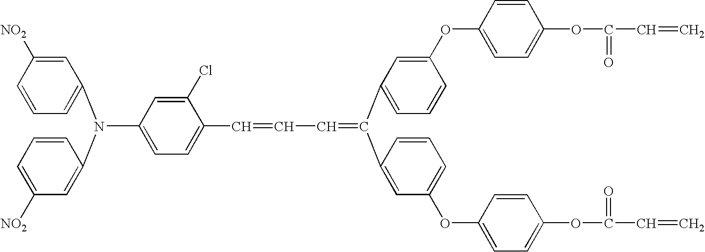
C(C1=CC=C(N(C2=CC=CC([NO2])=C2)C2=CC([NO2])=CC=C2)C=C1Cl)=CC=C(C1=CC=CC(OC2=CC=C(OC(=O)C=C)C=C2)=C1)C1=CC(OC2=CC=C(OC(=O)C=C)C=C2)=CC=C1
